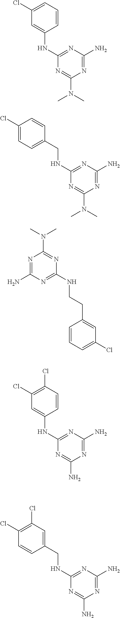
N1=C(N)N=C(NC2=CC(Cl)=CC=C2)N=C1N(C)C.N1=C(N)N=C(NCC2=CC=C(Cl)C=C2)N=C1N(C)C.N1=C(N)N=C(NCCC2=CC(Cl)=CC=C2)N=C1N(C)C.N1=C(N)N=C(NC2=CC(Cl)=C(Cl)C=C2)N=C1N.N1=C(N)N=C(NCC2=CC(Cl)=C(Cl)C=C2)N=C1N
